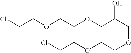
C(OCCOCCCl)C(COCCOCCCl)O
